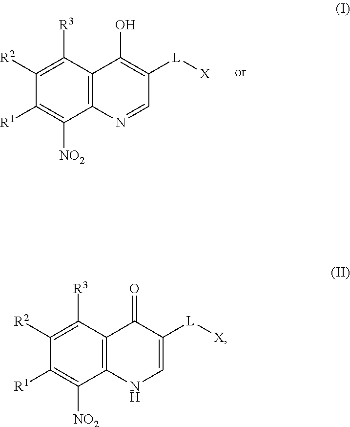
C1([R1])=C([NO2])C2=C(C([R3])=C1[R2])C(O)=C([L][X])C=N2.C1([R1])=C([NO2])C2=C(C([R3])=C1[R2])C(=O)C([L][X])=CN2
